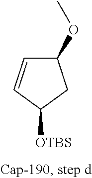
C1(OC)C=CC([OTBS])C1
